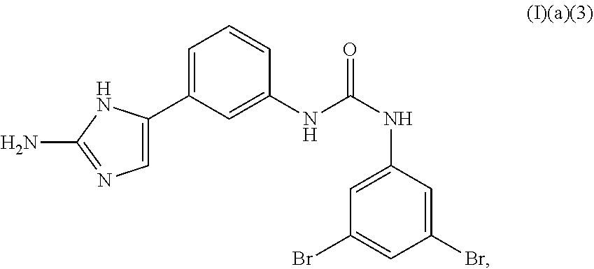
C1=C(C2=CC=CC(NC(NC3=CC(Br)=CC(Br)=C3)=O)=C2)NC(N)=N1
